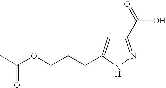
C1(C(=O)O)=NNC(CCCOC(C)=O)=C1
